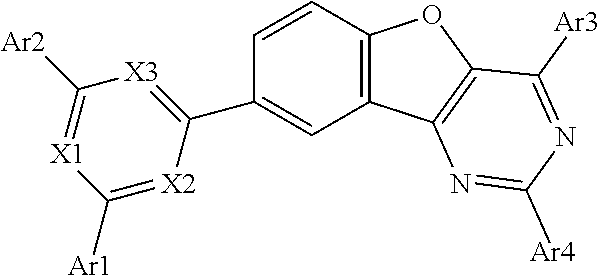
C1([Ar2])=[X1]C([Ar1])=[X2]C(C2=CC3=C(C=C2)OC2=C3N=C([Ar4])N=C2[Ar3])=[X3]1
